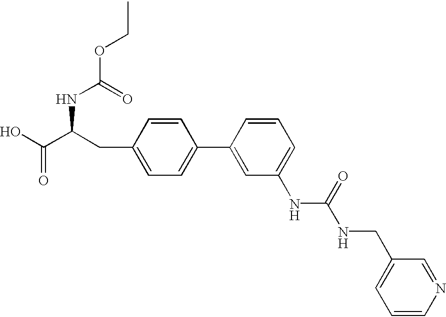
O(C(=O)NC(C(O)=O)CC1=CC=C(C2=CC(NC(NCC3=CC=CN=C3)=O)=CC=C2)C=C1)CC
